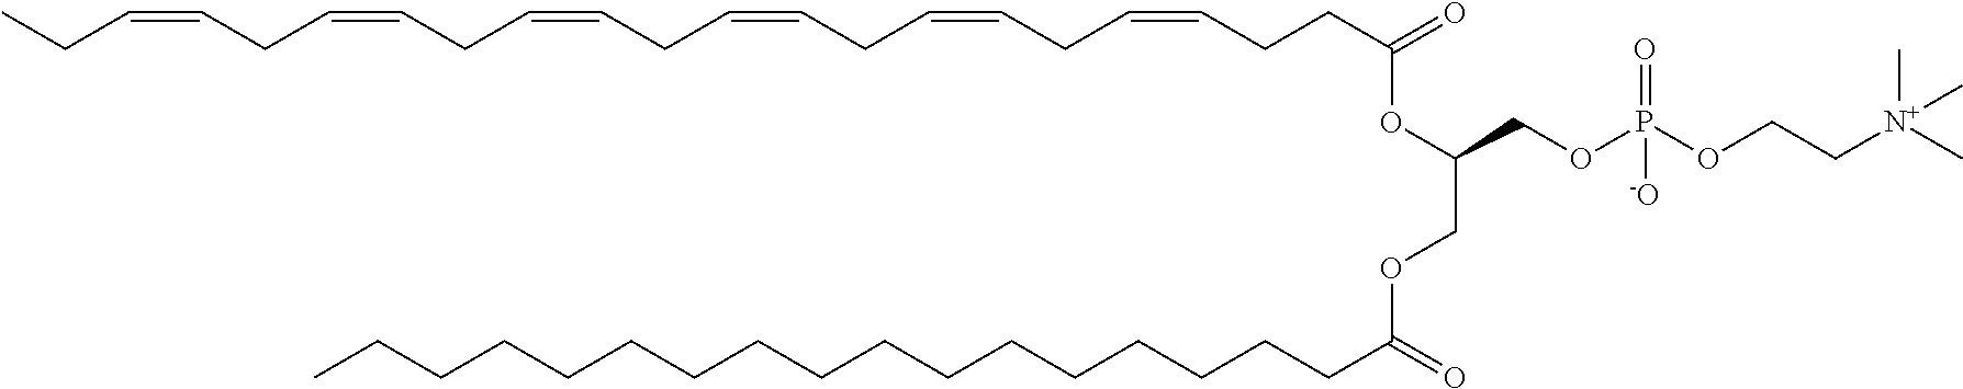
C(CCCCCCCCCCCCCCC(=O)OCC(COP(OCC[N+](C)(C)C)(=O)[-O])OC(CCC=CCC=CCC=CCC=CCC=CCC=CCC)=O)CC
